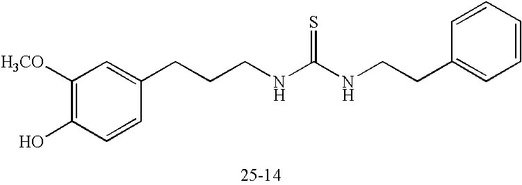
C1([H3CO])=C(O)C=CC(CCCNC(=S)NCCC2=CC=CC=C2)=C1
